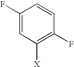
C1(F)=CC([X])=C(F)C=C1
